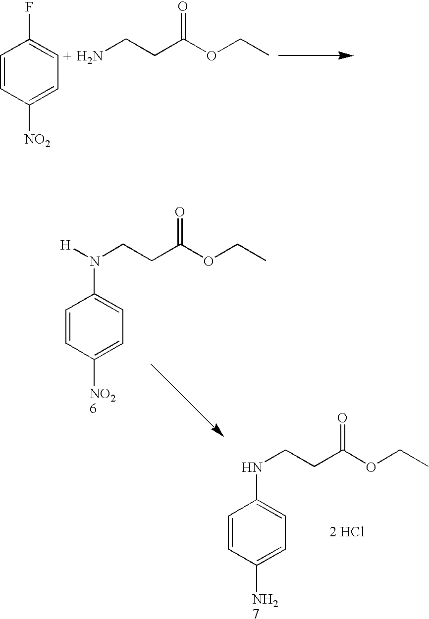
C1=CC([NO2])=CC=C1F.C(N)CC(OCC)=O.C1=CC([NO26])=CC=C1N([H])CCC(OCC)=O.C1=CC([NH27])=CC=C1NCCC(OCC)=O.[2 HCl]
